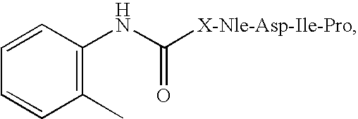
C1=CC(NC([X-Nle-Asp-Ile-Pro])=O)=C(C)C=C1
